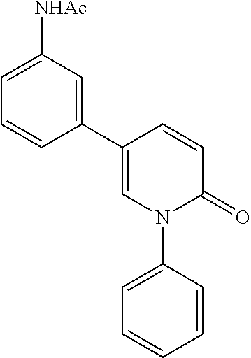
C1=C(C2=CC([NHAc])=CC=C2)C=CC(=O)N1C1=CC=CC=C1
